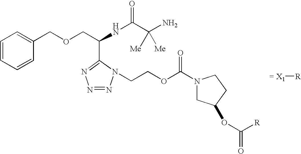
[= X1][R].C1=CC=CC(COCC(NC(C(N)([Me])[Me])=O)C2=NN=NN2CCOC(N2CC(OC(=O)[R])CC2)=O)=C1
